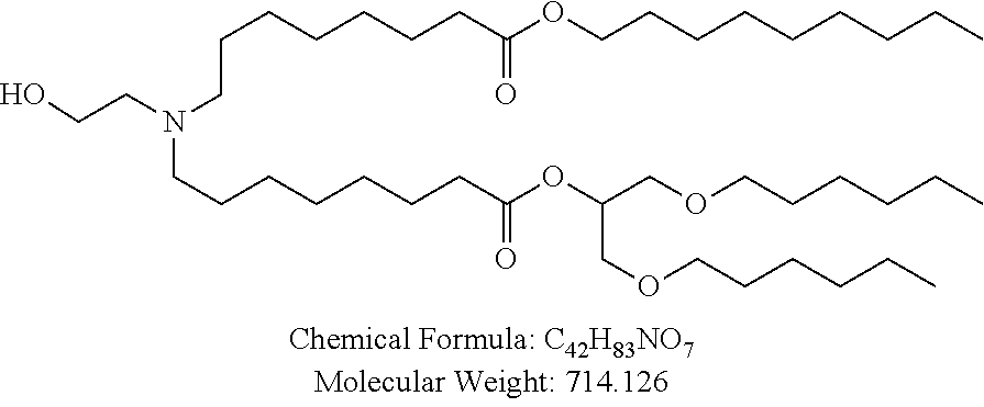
C(OC(COCCCCCC)COCCCCCC)(CCCCCCCN(CCO)CCCCCCCC(OCCCCCCCCC)=O)=O
